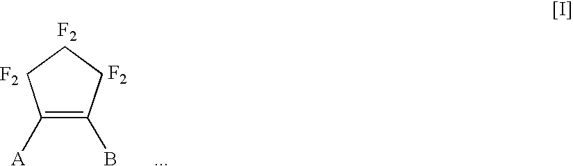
C1([A])=C(B)CCC1.[F2].[F2].[F2]
